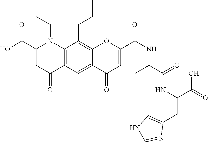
C12=C(C=C3C(=C1CCC)OC(C(NC(C(NC(CC1=CNC=N1)C(=O)O)=O)C)=O)=CC3=O)C(=O)C=C(C(O)=O)N2CC
